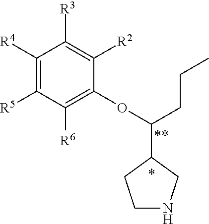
C1([R4])=C([R5])C([R6])=C(OC(C2CCNC2)CCC)C([R2])=C1[R3]
